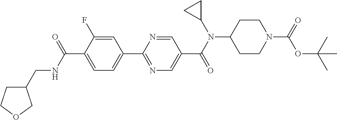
C1(C(NCC2CCOC2)=O)=CC=C(C2=NC=C(C(N(C3CC3)C3CCN(C(=O)OC(C)(C)C)CC3)=O)C=N2)C=C1F
